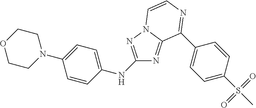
C1(NC2=CC=C(N3CCOCC3)C=C2)=NN2C(=N1)C(C1=CC=C(S(C)(=O)=O)C=C1)=NC=C2
